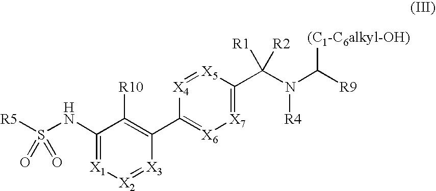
C1(NS([R5])(=O)=O)=[X1][X2]=[X3]C(C2=[X6][X7]=C(C(N([R4])C([R9])[(C1-C6alkyl-OH)])([R1])[R2])[X5]=[X4]2)=C1[R10]
